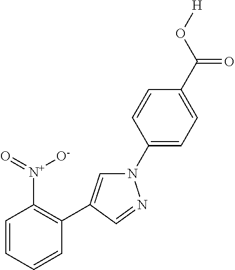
C1(N2C=C(C3=C([N+](=O)[O-])C=CC=C3)C=N2)=CC=C(C(O[H])=O)C=C1
